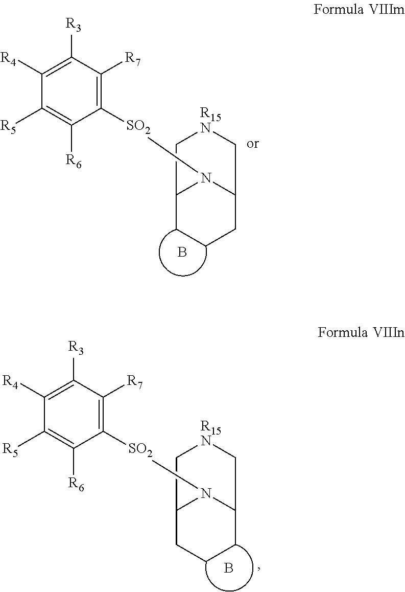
C1([SO2]N2C3CCCC2C[R15N]C3)=C([R7])C([R3])=C([R4])C([R5])=C1[R6].B.C1([SO2]N2C3CCCC2C[R15N]C3)=C([R7])C([R3])=C([R4])C([R5])=C1[R6].B
